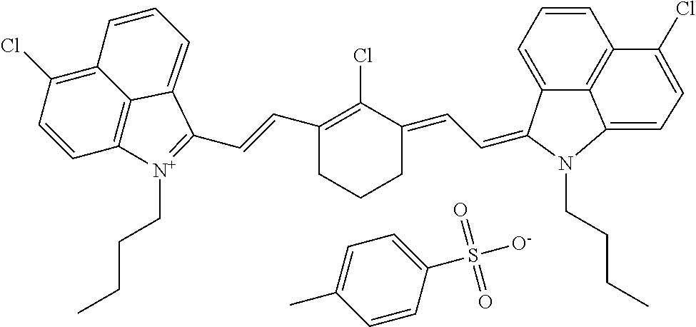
ClC1=C(C=CC2=[N+](CCCC)C3=C4C(=C(Cl)C=C3)C=CC=C42)CCCC1=CC=C1C2=CC=CC3=C2C(=CC=C3Cl)N1CCCC.C1=CC(S([O-])(=O)=O)=CC=C1C
